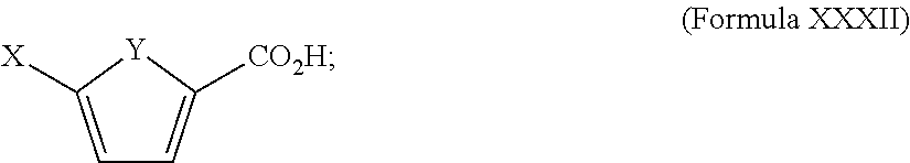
C1=C([X])[Y]C([CO2H])=C1
